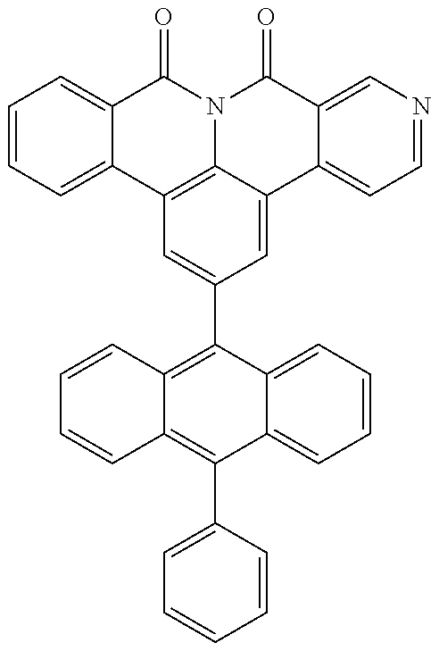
C1=CC=C2C(=C1)C(=O)N1C3=C2C=C(C2=C4C(=C(C5=CC=CC=C5)C5=CC=CC=C25)C=CC=C4)C=C3C2=CC=NC=C2C1=O
